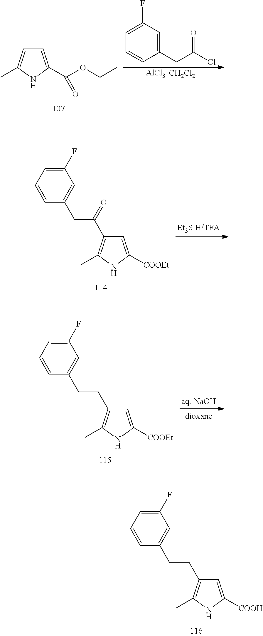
C1(F)=CC=CC(CC(=O)C2=C(C)NC([COOEt])=C2)=C1.C1(F)=CC=CC(CCC2=C(C)NC([COOEt])=C2)=C1.C1(F)=CC=CC(CCC2=C(C)NC([COOH])=C2)=C1.C1=C(C(OCC)=O)NC(C)=C1.[AlCl3].[CH2Cl2].C1=C(F)C=C(CC(Cl)=O)C=C1
